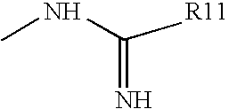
CNC(=N)[R11]
